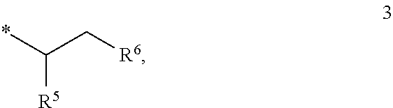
C(C[R6])(*)[R5]
